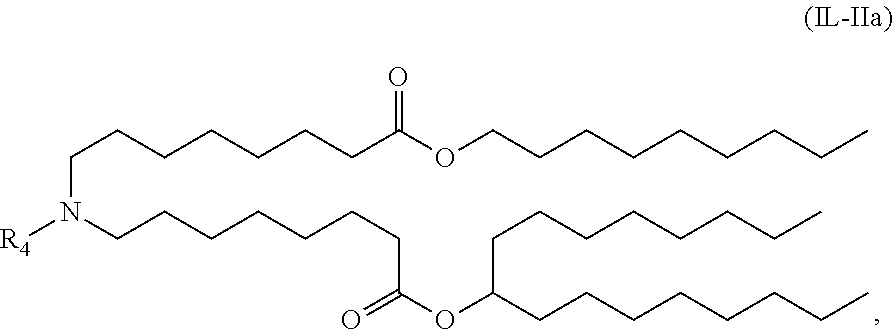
C(CCCCCCC(OCCCCCCCCC)=O)N([R4])CCCCCCCC(=O)OC(CCCCCCCC)CCCCCCCC
